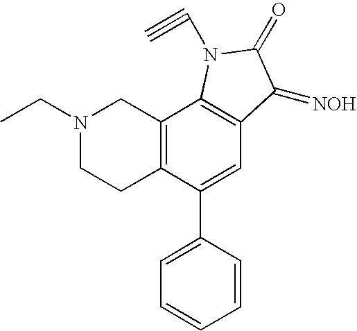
N1(CC)CCC2=C(C1)C1=C(C=C2C2=CC=CC=C2)C(=[NOH])C(=O)N1C#C
